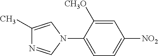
C1(C)=CN(C2=CC=C([NO2])C=C2[CH3O])C=N1
